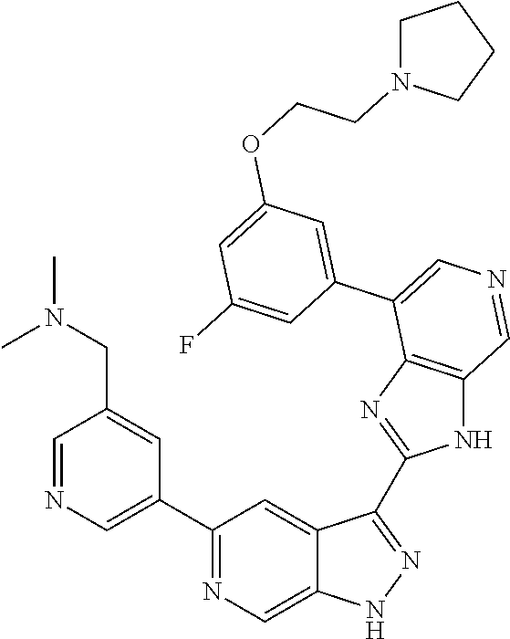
C1(C2=CN=CC(CN(C)C)=C2)=NC=C2C(=C1)C(C1=NC3=C(N1)C=NC=C3C1=CC(OCCN3CCCC3)=CC(F)=C1)=NN2
